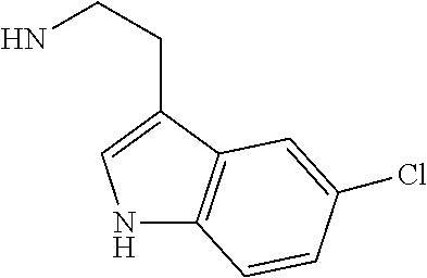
N1C2=C(C(CCN)=C1)C=C(Cl)C=C2
